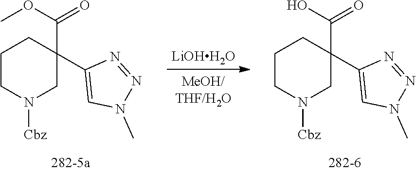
N1([Cbz])CC(C(OC)=O)(C2=CN(C)N=N2)CCC1.N1([Cbz])CC(C(O)=O)(C2=CN(C)N=N2)CCC1
